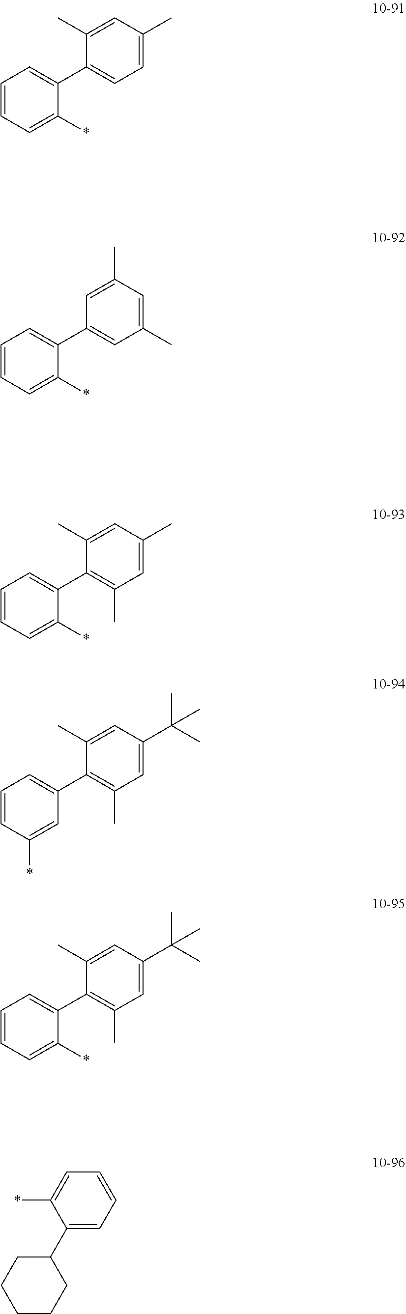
C1=CC=C(*)C(C2=CC=C(C)C=C2C)=C1.C1=CC=C(*)C(C2=CC(C)=CC(C)=C2)=C1.C1=CC=C(*)C(C2=C(C)C=C(C)C=C2C)=C1.C1=CC(*)=CC(C2=C(C)C=C(C(C)(C)C)C=C2C)=C1.C1=CC=C(*)C(C2=C(C)C=C(C(C)(C)C)C=C2C)=C1.C1(C2CCCCC2)=CC=CC=C1*
